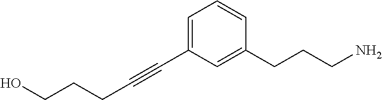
C(CC#CC1=CC=CC(CCCN)=C1)CO
